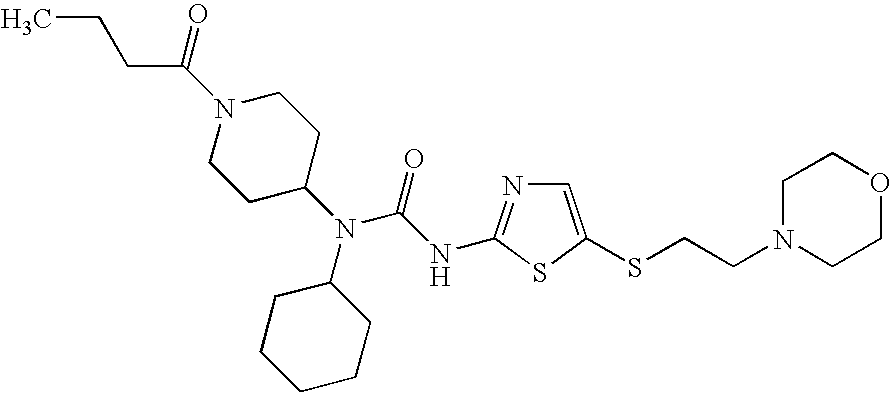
C(N1CCC(N(C2CCCCC2)C(NC2=NC=C(SCCN3CCOCC3)S2)=O)CC1)(=O)CCC
